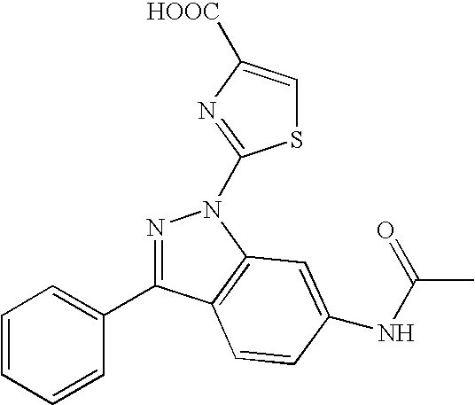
N1=C(C2=CC=CC=C2)C2=C(N1C1=NC([HOOC])=CS1)C=C(NC(C)=O)C=C2
